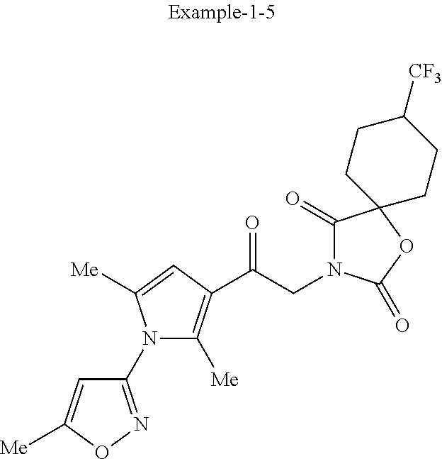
C1(N2C([Me])=C(C(CN3C(=O)C4(OC3=O)CCC([CF3])CC4)=O)C=C2[Me])=NOC([Me])=C1
